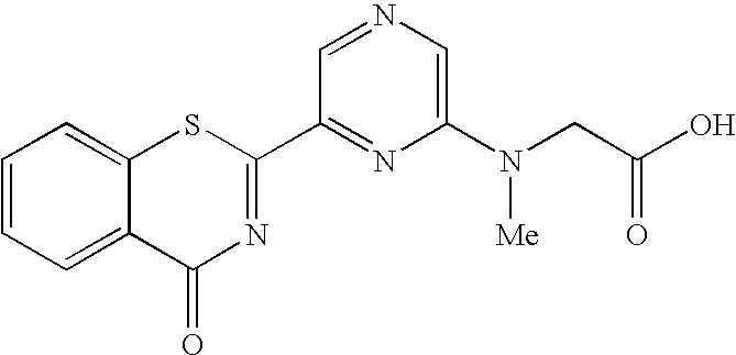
C1(C2=NC(=O)C3=CC=CC=C3S2)=NC(N(CC(O)=O)[Me])=CN=C1
